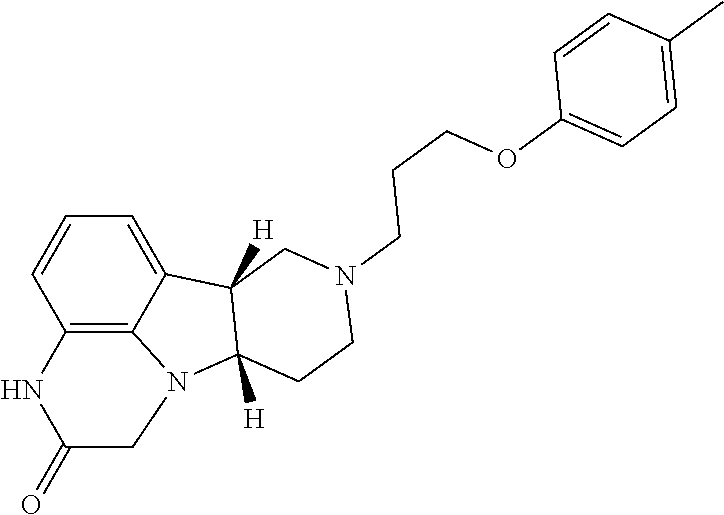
C1=CC2=C3C(=C1)C1([H])C([H])(N3CC(=O)N2)CCN(CCCOC2=CC=C(C)C=C2)C1
